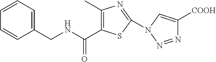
C1=CC=C(CNC(=O)C2=C(C)N=C(N3C=C([COOH])N=N3)S2)C=C1
